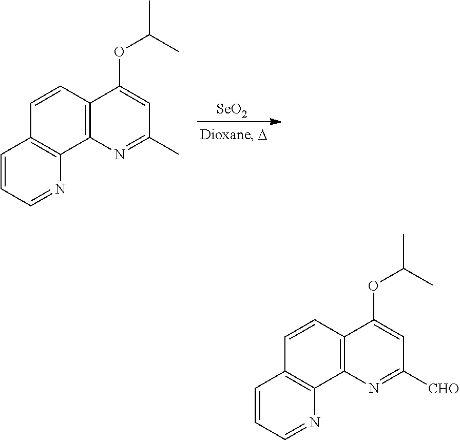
[SeO2].C1=CC=NC2=C1C=CC1=C2N=C(C)C=C1OC(C)C.C1=CC=NC2=C1C=CC1=C2N=C([CHO])C=C1OC(C)C
